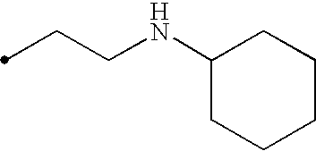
C(CNC1CCCCC1)C
